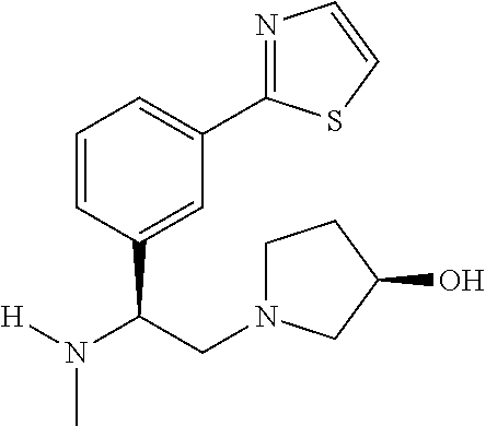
C1=CC(C(N([H])C)CN2CCC(O)C2)=CC(C2=NC=CS2)=C1
